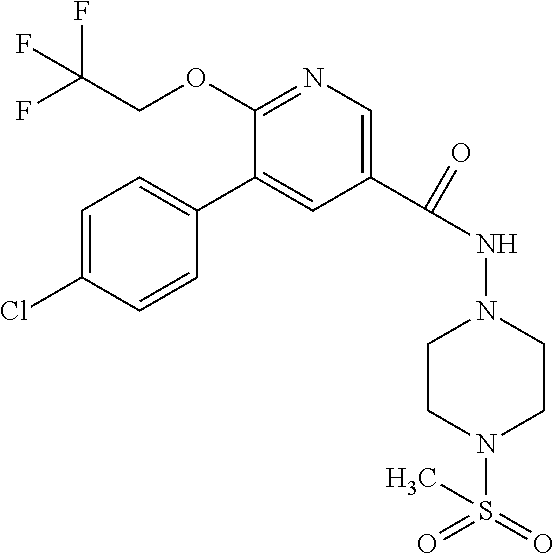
C1=C(Cl)C=CC(C2=CC(C(=O)NN3CCN(S(=O)(=O)C)CC3)=CN=C2OCC(F)(F)F)=C1
